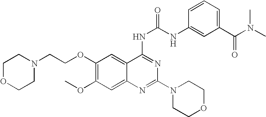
C1(OCCN2CCOCC2)=C(OC)C=C2C(=C1)C(NC(=O)NC1=CC(C(N(C)C)=O)=CC=C1)=NC(N1CCOCC1)=N2
